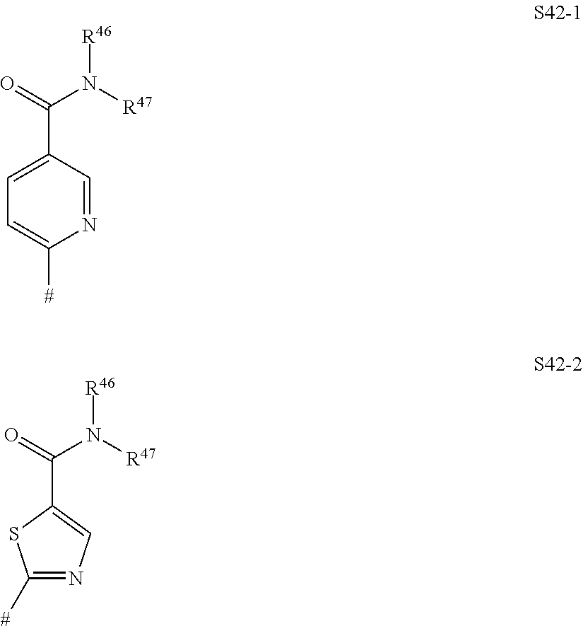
N1=CC(C(N([R46])[R47])=O)=CC=C1[#].C1([#])=NC=C(C(N([R46])[R47])=O)S1
